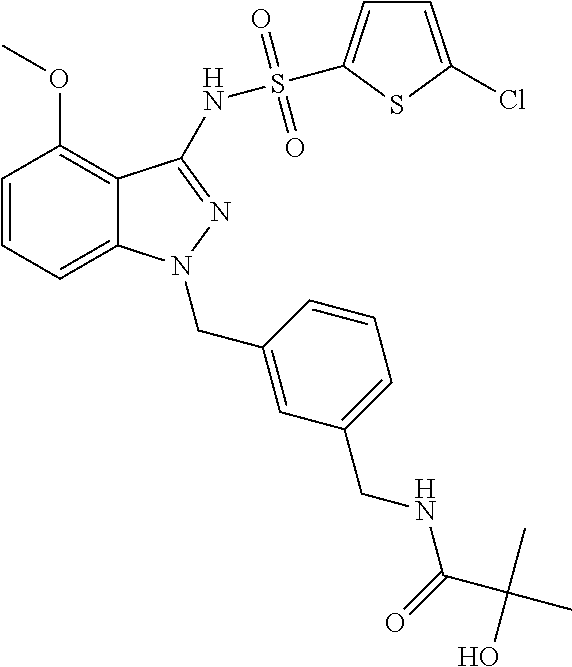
C1=CC=C2C(=C1OC)C(NS(C1=CC=C(Cl)S1)(=O)=O)=NN2CC1=CC(CNC(C(C)(C)O)=O)=CC=C1
